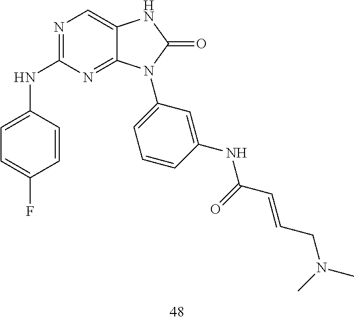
N1=C(NC2=CC=C(F)C=C2)N=C2C(=C1)NC(=O)N2C1=CC=CC(NC(C=CCN(C)C)=O)=C1
